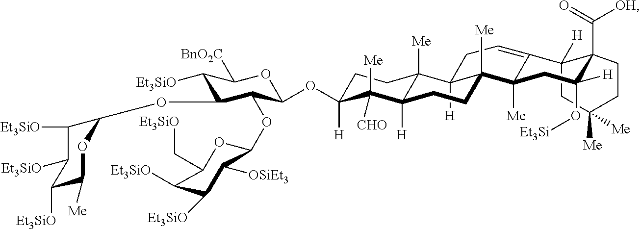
C12([H])CC([Me])([Me])CCC1(C([OH])=O)C([H])(O[Et3Si])CC1([Me])C3([Me])C([H])(C4([Me])C([H])(C([CHO])([Me])C(OC5C(OC6C([OSiEt3])C([Et3SiO])C([Et3SiO])C(C[Et3SiO])O6)C(OC6C([Et3SiO])C([Et3SiO])C([Et3SiO])C([Me])O6)C([Et3SiO])C([BnO2C])O5)([H])CC4)CC3)CC=C21
